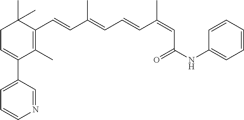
C1C=C(C2=CC=CN=C2)C(C)=C(C=CC(=CC=CC(=CC(NC2=CC=CC=C2)=O)C)C)C1(C)C
